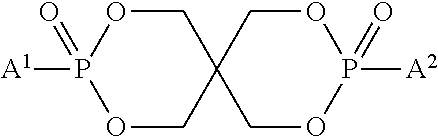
O1CC2(COP1([A1])=O)COP([A2])(=O)OC2
